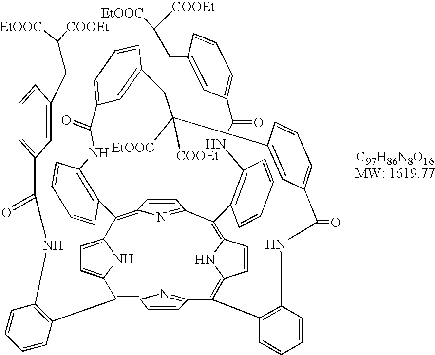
C1=CC(CC([COOEt])[EtOOC])=CC(C(NC2=C(C3=C4C=CC(=N4)C4=C5C=CC(=C(C6=C(NC(C7=CC=CC(CC([COOEt])[EtOOC])=C7)=O)C=CC=C6)C6=NC(=C(C7=CC=C3N7)C3=C(C=CC=C3)NC(=O)C3=CC=CC(=C3)CC([EtOOC])([COOEt])C3=CC(=CC=C3)C(=O)NC3=C4C=CC=C3)C=C6)N5)C=CC=C2)=O)=C1
